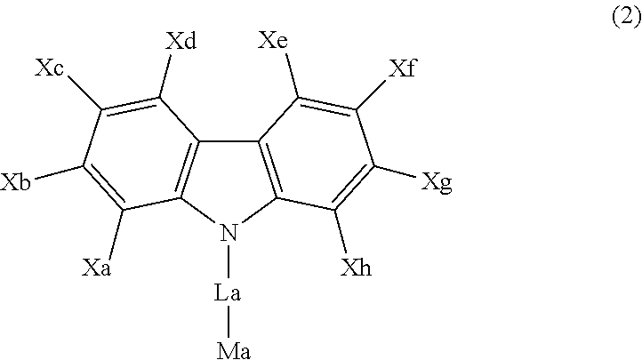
C12=C(N([La][Ma])C3=C1C([Xd])=C([Xc])C([Xb])=C3[Xa])C([Xh])=C([Xg])C([Xf])=C2[Xe]
